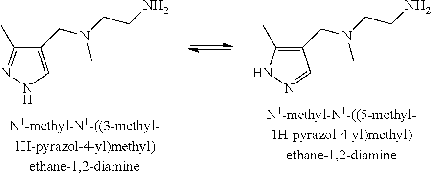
C1(CN(CCN)C)=CNN=C1C.C1(CN(CCN)C)=C(C)NN=C1
